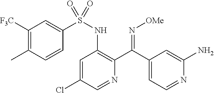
C1=C(Cl)C=NC(C(C2=CC=NC(N)=C2)=N[OMe])=C1NS(=O)(C1=CC([F3C])=C(C)C=C1)=O
